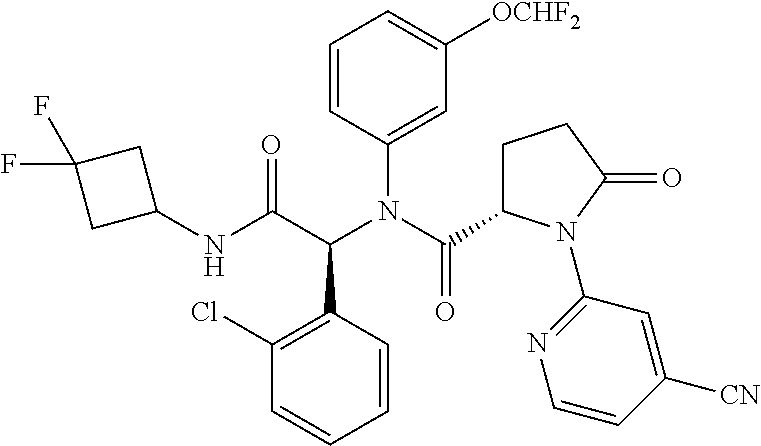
C1=CC(N(C(C2CCC(=O)N2C2=NC=CC([CN])=C2)=O)C(C(NC2CC(F)(F)C2)=O)C2=C(Cl)C=CC=C2)=CC([OCHF2])=C1
